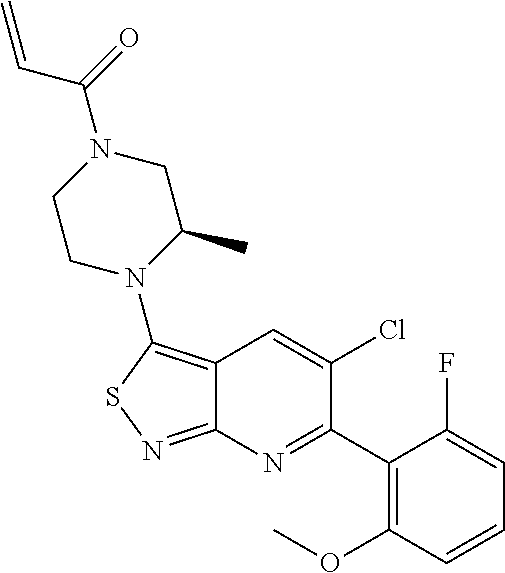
C12=C(N3C(C)CN(C(=O)C=C)CC3)SN=C1N=C(C1=C(OC)C=CC=C1F)C(Cl)=C2
